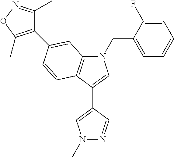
N1(CC2=CC=CC=C2F)C2=C(C(C3=CN(C)N=C3)=C1)C=CC(C1=C(C)ON=C1C)=C2
